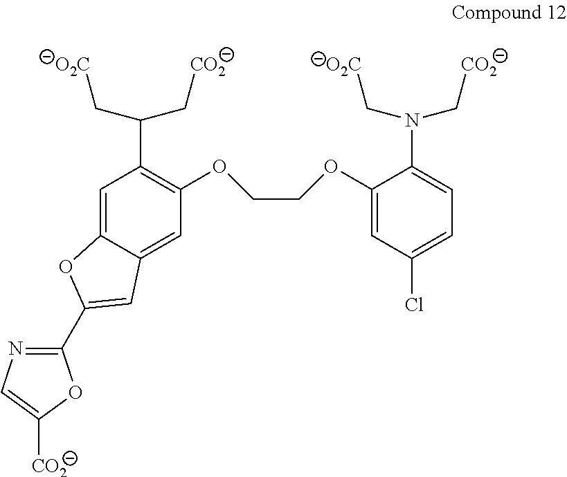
C1=C2C(=CC(OCCOC3=CC(Cl)=CC=C3N(C[O2C])C[CO2])=C1C(C[CO2])C[O2C])C=C(C1=NC=C([CO2])O1)O2
